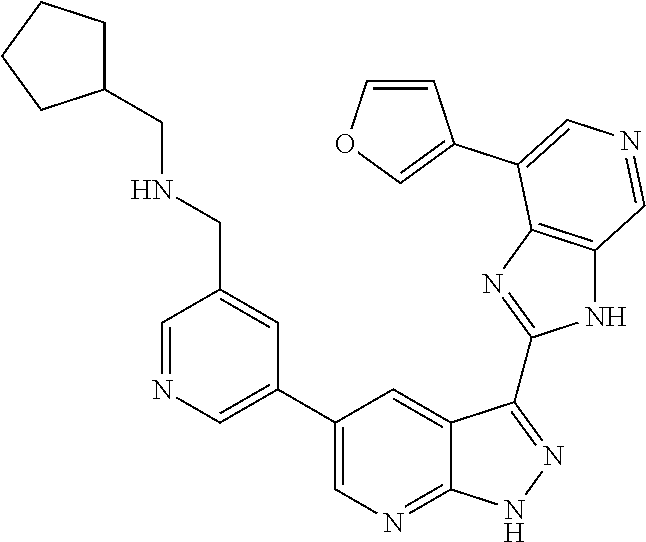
C1=NC=C(C2=CN=C3C(=C2)C(C2=NC4=C(N2)C=NC=C4C2=COC=C2)=NN3)C=C1CNCC1CCCC1
